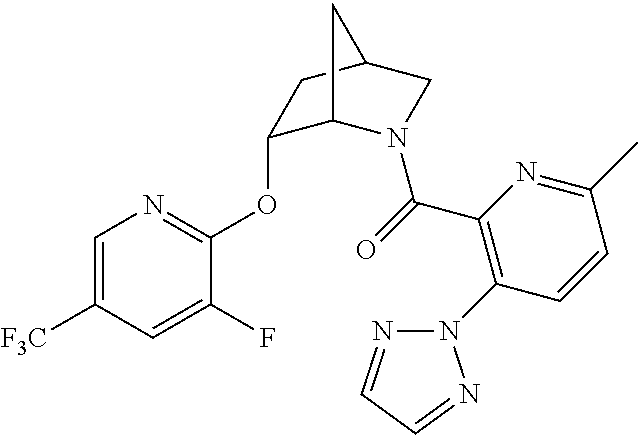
C1=C([F3C])C=C(F)C(OC2C3N(C(=O)C4=C(N5N=CC=N5)C=CC(C)=N4)CC(C2)C3)=N1
